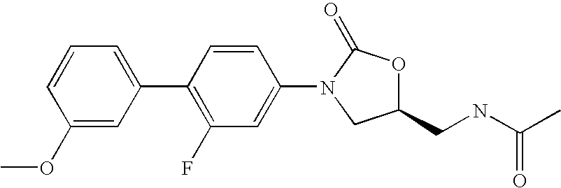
C1=CC=C(C2=C(F)C=C(N3CC(CNC(C)=O)OC3=O)C=C2)C=C1OC
